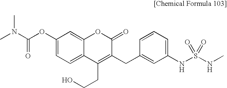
C1(OC(N(C)C)=O)=CC=C2C(=C1)OC(=O)C(CC1=CC(NS(NC)(=O)=O)=CC=C1)=C2CCO
